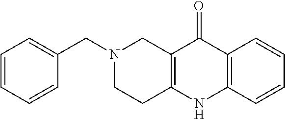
N1(CC2=CC=CC=C2)CCC2=C(C1)C(=O)C1=C(N2)C=CC=C1
